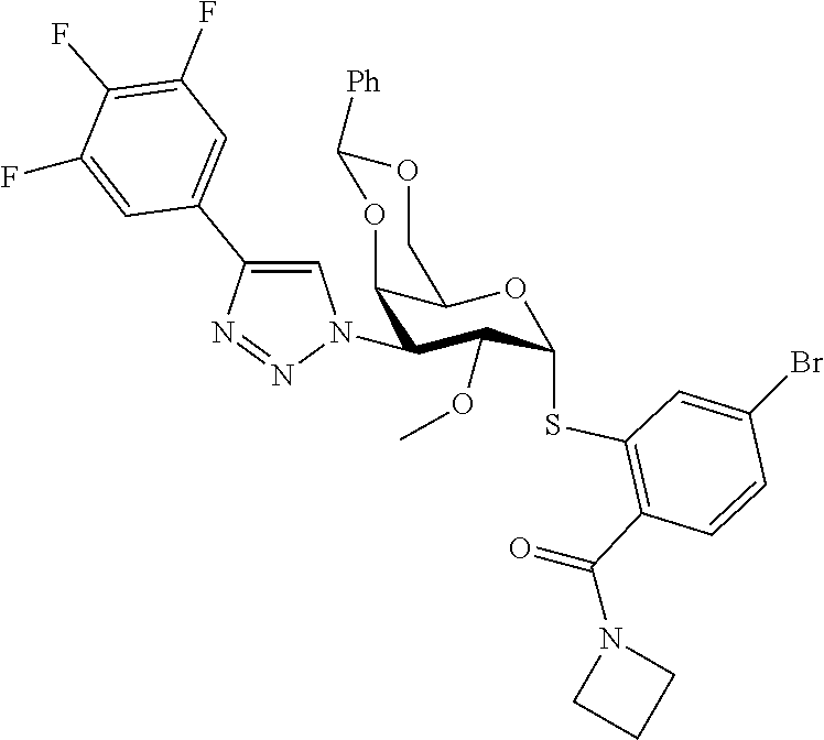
C1(F)=C(F)C(F)=CC(C2=CN(C3C4OC([Ph])OCC4OC(SC4=C(C(N5CCC5)=O)C=CC(Br)=C4)C3OC)N=N2)=C1
